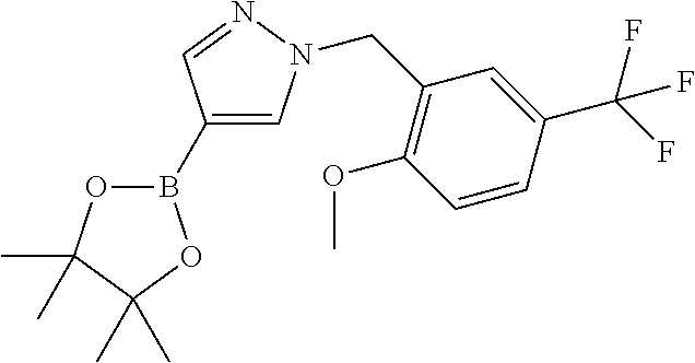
O1B(C2=CN(CC3=C(OC)C=CC(C(F)(F)F)=C3)N=C2)OC(C)(C)C1(C)C
